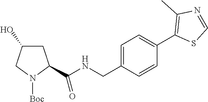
C1=C(CNC(C2CC(O)CN2[Boc])=O)C=CC(C2=C(C)N=CS2)=C1
